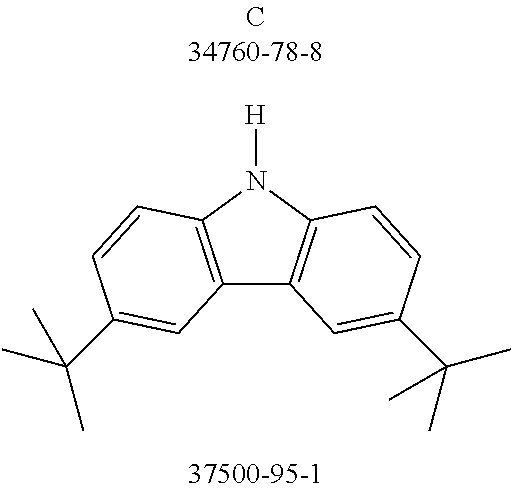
C12=C(N([H])C3=C1C=C(C(C)(C)C)C=C3)C=CC(C(C)(C)C)=C2
